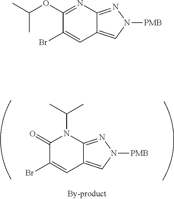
C1(=O)C(Br)=CC2=CN([PMB])N=C2N1C(C)C.C1(OC(C)C)=NC2=NN([PMB])C=C2C=C1Br
